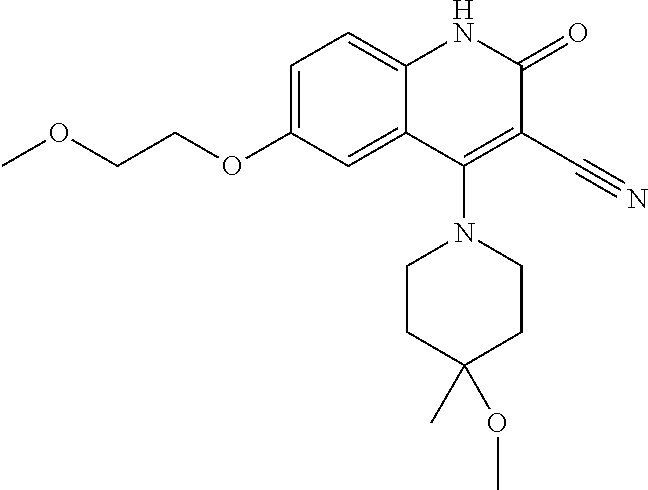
C1=C(OCCOC)C=C2C(=C1)NC(=O)C(C#N)=C2N1CCC(C)(OC)CC1
